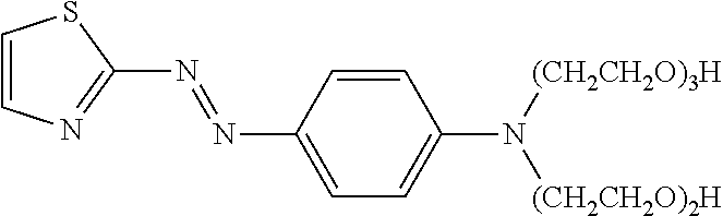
C1=CN=C(N=NC2=CC=C(N([(CH2CH2O)2H])[(CH2CH2O)3H])C=C2)S1
